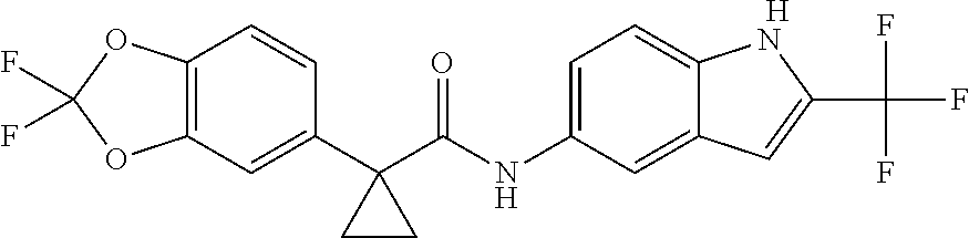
C12=C(C=C(C3(C(NC4=CC=C5C(=C4)C=C(C(F)(F)F)N5)=O)CC3)C=C1)OC(F)(F)O2.[H]
